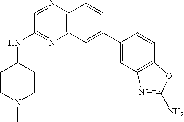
C12=C(C=CC(C3=CC4=C(C=C3)OC(N)=N4)=C1)N=CC(NC1CCN(C)CC1)=N2
